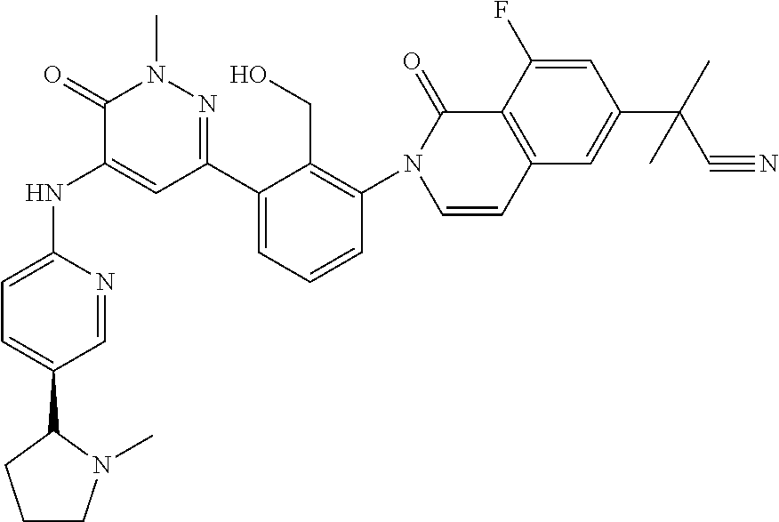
C1=NC(NC2=CC(C3=CC=CC(N4C=CC5=C(C4=O)C(F)=CC(C(C#N)(C)C)=C5)=C3CO)=NN(C)C2=O)=CC=C1C1CCCN1C
